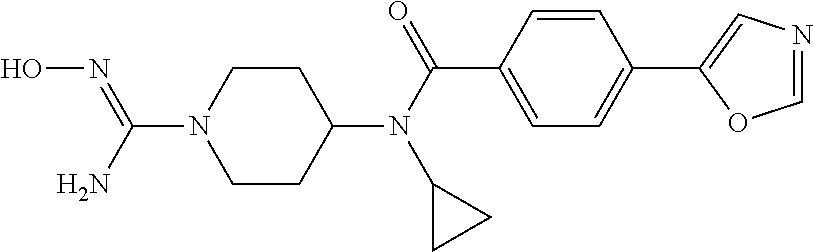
C1CC(N(C(C2=CC=C(C3=CN=CO3)C=C2)=O)C2CC2)CCN1C(N)=NO
